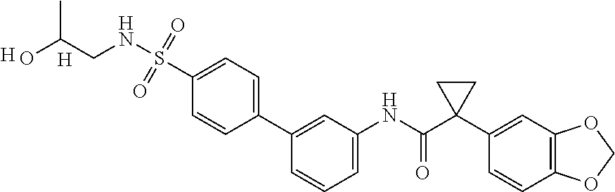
C1=C(NC(C2(C3=CC4=C(C=C3)OCO4)CC2)=O)C=C(C2=CC=C(S(NCC(O)C)(=O)=O)C=C2)C=C1.[H].[H]
